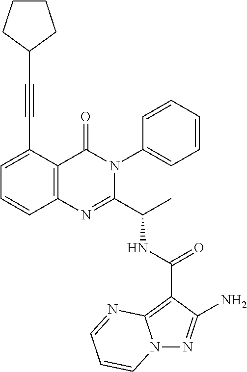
N(C(C1=NC2=C(C(=O)N1C1=CC=CC=C1)C(C#CC1CCCC1)=CC=C2)C)C(C1=C2N(N=C1N)C=CC=N2)=O
